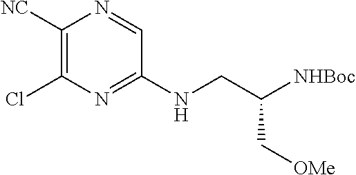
C(CNC1=NC(Cl)=C([NC])N=C1)(C[OMe])[NHBoc]
